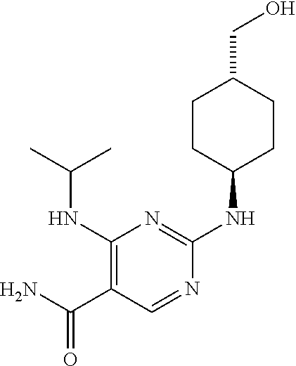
C1CC(NC2=NC(NC(C)C)=C(C(N)=O)C=N2)CCC1CO
